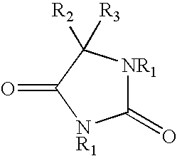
C1(=O)[NR1]C([R2])([R3])C(=O)[NR1]1
